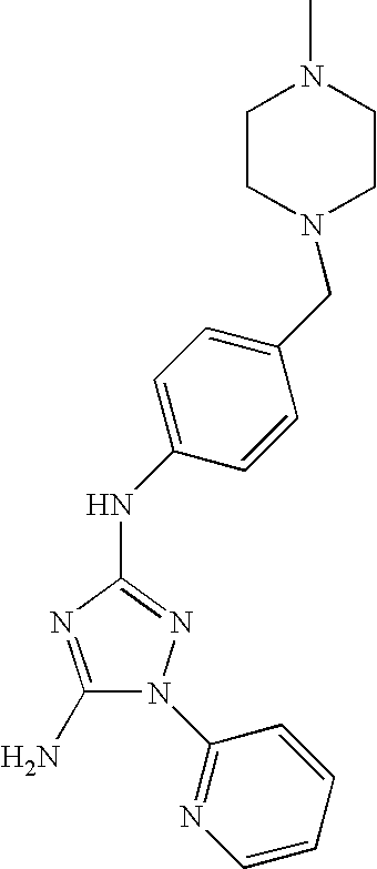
C1(N)=NC(NC2=CC=C(CN3CCN(C)CC3)C=C2)=NN1C1=NC=CC=C1
